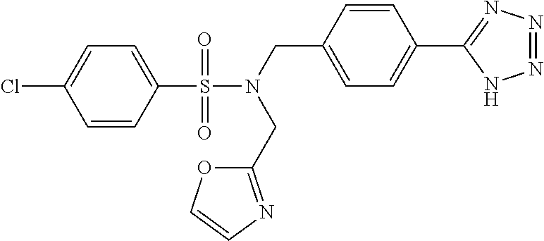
C1=CC(S(N(CC2=CC=C(C3=NN=NN3)C=C2)CC2=NC=CO2)(=O)=O)=CC=C1Cl
